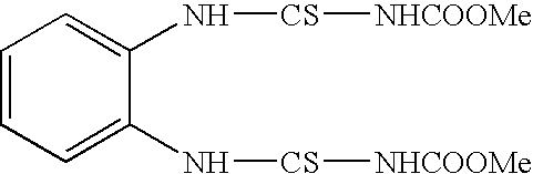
C1=CC=C(N[CS][NHCOOMe])C(N[CS][NHCOOMe])=C1
